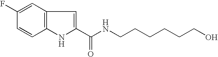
C12=C(C=C(F)C=C1)C=C(C(NCCCCCCO)=O)N2
